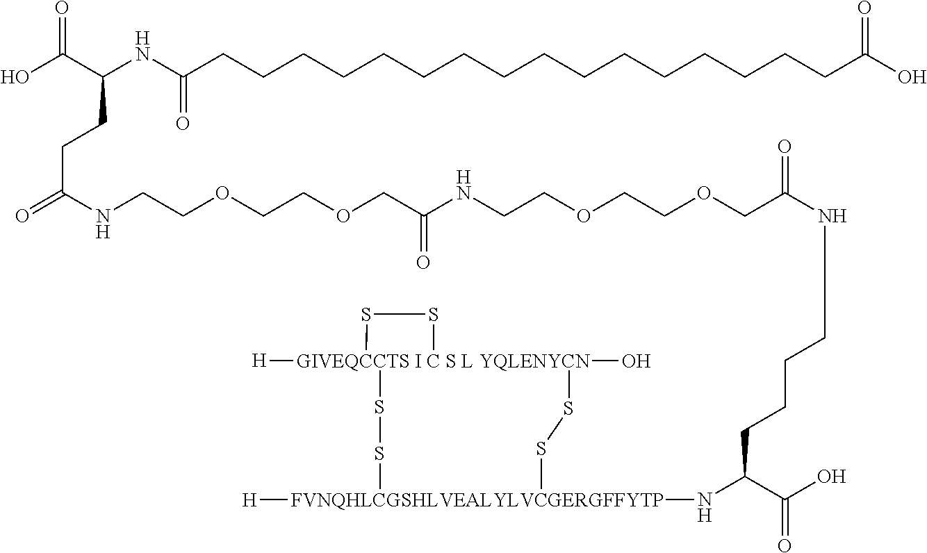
[GIVEQCCTS I C S L YQLENYCN]12([H])(O)(SS[FVNQHLCGSHLVEALYLVCGERGFFYTP]([H])(NC(C(O)=O)CCCCNC(COCCOCCNC(COCCOCCNC(=O)CCC(C(O)=O)NC(CCCCCCCCCCCCCCCCC(O)=O)=O)=O)=O)SS1)SS2
